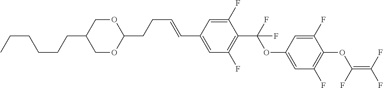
C(C=CC1=CC(F)=C(C(OC2=CC(F)=C(OC(=C(F)F)F)C(F)=C2)(F)F)C(F)=C1)CC1OCC(CCCCCC)CO1
